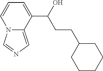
N12C(=CN=C1)C(C(O)CCC1CCCCC1)=CC=C2
